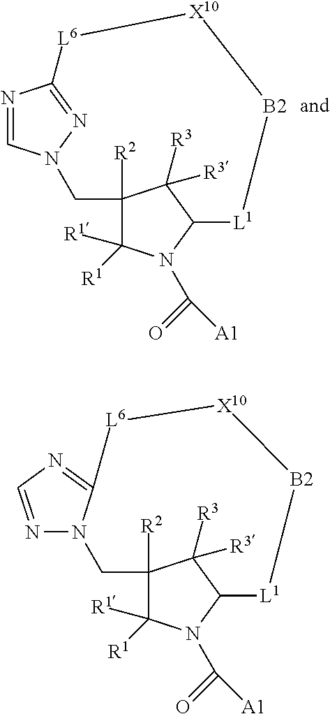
N1=CN2N=C1[L6][X10][B2][L1]C1N(C(=O)[A1])C([R1])([R1])C([R2])(C2)C1([R3])[R3].N12CC3([R2])C([R1])([R1])N(C(=O)[A1])C(C3([R3])[R3])[L1][B2][X10][L6]C1=NC=N2
